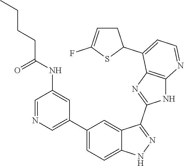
C1=NC=C(C2=CC=C3C(=C2)C(C2=NC4=C(N2)N=CC=C4C2CC=C(F)S2)=NN3)C=C1NC(CCCC)=O
